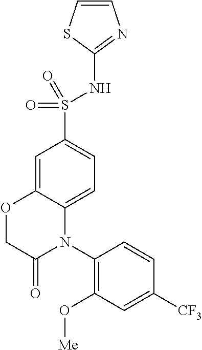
N(S(=O)(=O)C1=CC=C2C(=C1)OCC(=O)N2C1=C(O[Me])C=C([CF3])C=C1)C1=NC=CS1
